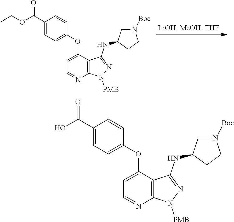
C1(C(OCC)=O)=CC=C(OC2=CC=NC3=C2C(NC2CN([Boc])CC2)=NN3[PMB])C=C1.C1(C(O)=O)=CC=C(OC2=CC=NC3=C2C(NC2CN([Boc])CC2)=NN3[PMB])C=C1
